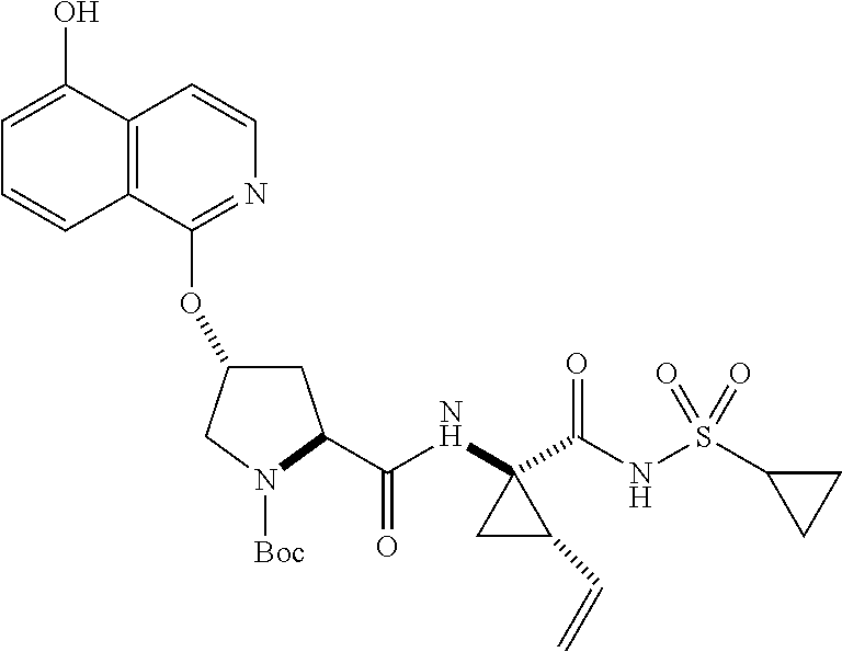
C1=C(O)C2=C(C=C1)C(OC1CC(C(NC3(C(NS(C4CC4)(=O)=O)=O)CC3C=C)=O)N([Boc])C1)=NC=C2
